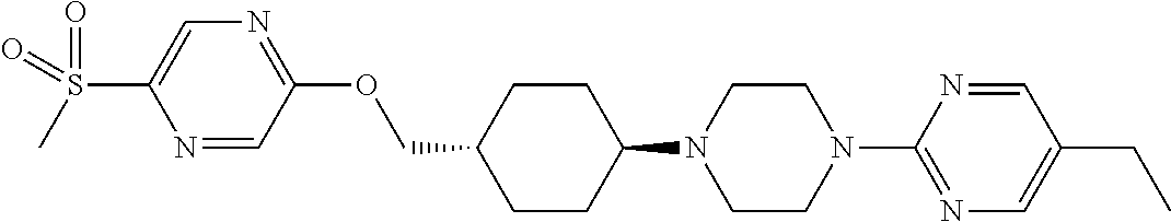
C1CC(N2CCN(C3=NC=C(CC)C=N3)CC2)CCC1COC1=NC=C(S(=O)(C)=O)N=C1
